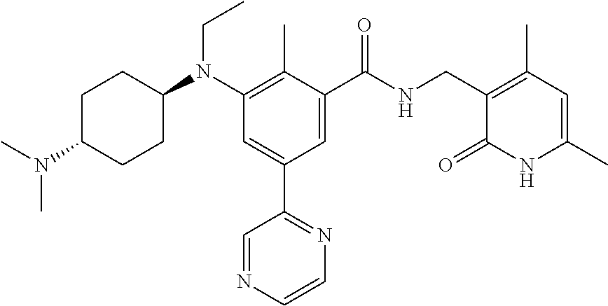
C1C(N(C)C)CCC(N(C2=C(C)C(C(NCC3=C(C)C=C(C)NC3=O)=O)=CC(C3=NC=CN=C3)=C2)CC)C1
